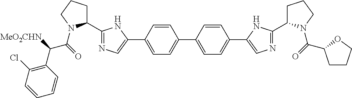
C1(C2CCCN2C(=O)C([MeO2CHN])C2=C(Cl)C=CC=C2)=NC=C(C2=CC=C(C3=CC=C(C4=CN=C(C5CCCN5C(=O)C5CCCO5)N4)C=C3)C=C2)N1
